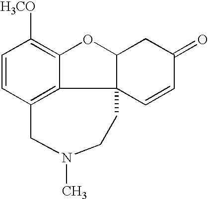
C1=CC2=C3C(=C1[H3CO])OC1C3(C=CC(=O)C1)CCN(C)C2
